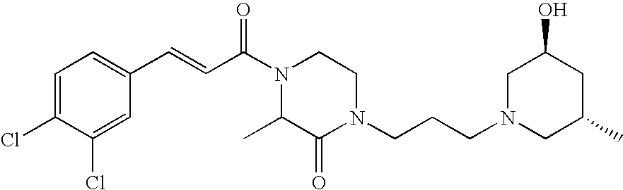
C1=C(Cl)C(Cl)=CC(C=CC(N2C(C)C(=O)N(CCCN3CC(C)CC(O)C3)CC2)=O)=C1
